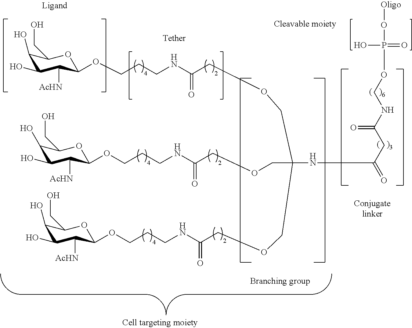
C1(O)C(O)C([AcHN])C(OCCCNC(=O)COCC(COCC(NCCCOC2C([AcHN])C(O)C(O)C(CO)O2)=O)(COCC(NCCCOC2C([AcHN])C(O)C(O)C(CO)O2)=O)NC(=O)CC(NCOP(=O)(O[Oligo])O)=O)OC1CO
